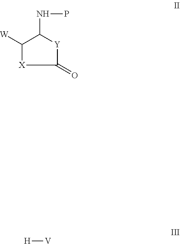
[H][V].C1(=O)[Y]C(NP)C([W])[X]1
